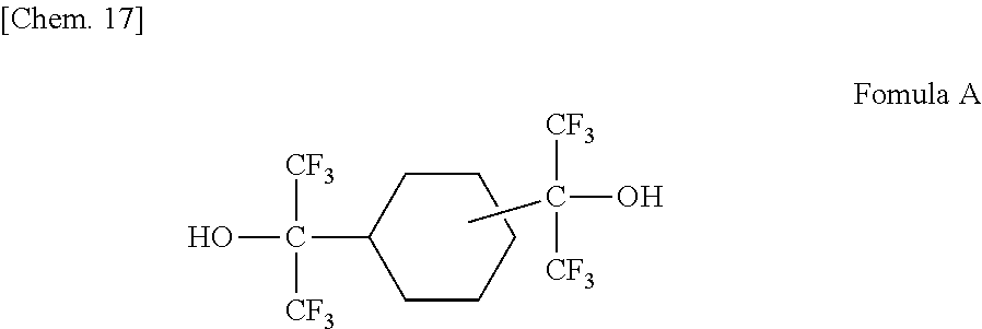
C1CCCCC1C(O)([CF3])[CF3].CC([CF3])([CF3])O
